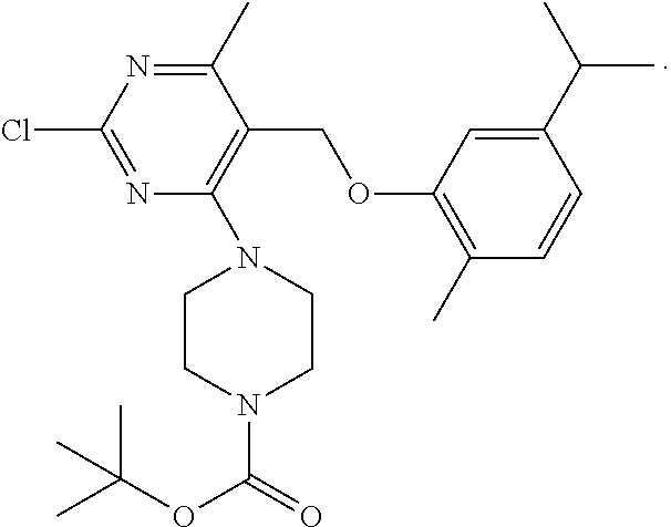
C1(Cl)=NC(N2CCN(C(=O)OC(C)(C)C)CC2)=C(COC2=C(C)C=CC(C(C)C)=C2)C(C)=N1
